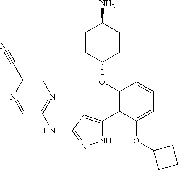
C1(OC2=C(C3=CC(NC4=NC=C(C#N)N=C4)=NN3)C(OC3CCC3)=CC=C2)CCC(N)CC1
